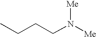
CCCCN([Me])[Me]
